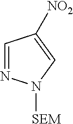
C1=NN([SEM])C=C1[NO2]
